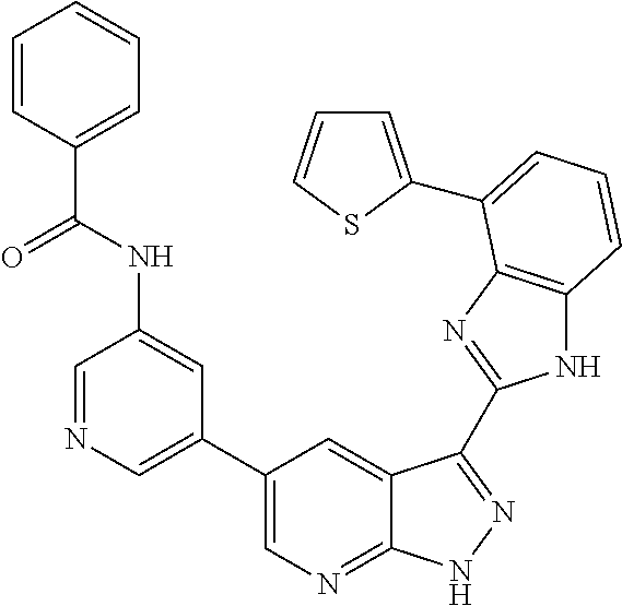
C1(C2=CN=C3C(=C2)C(C2=NC4=C(N2)C=CC=C4C2=CC=CS2)=NN3)=CN=CC(NC(C2=CC=CC=C2)=O)=C1
